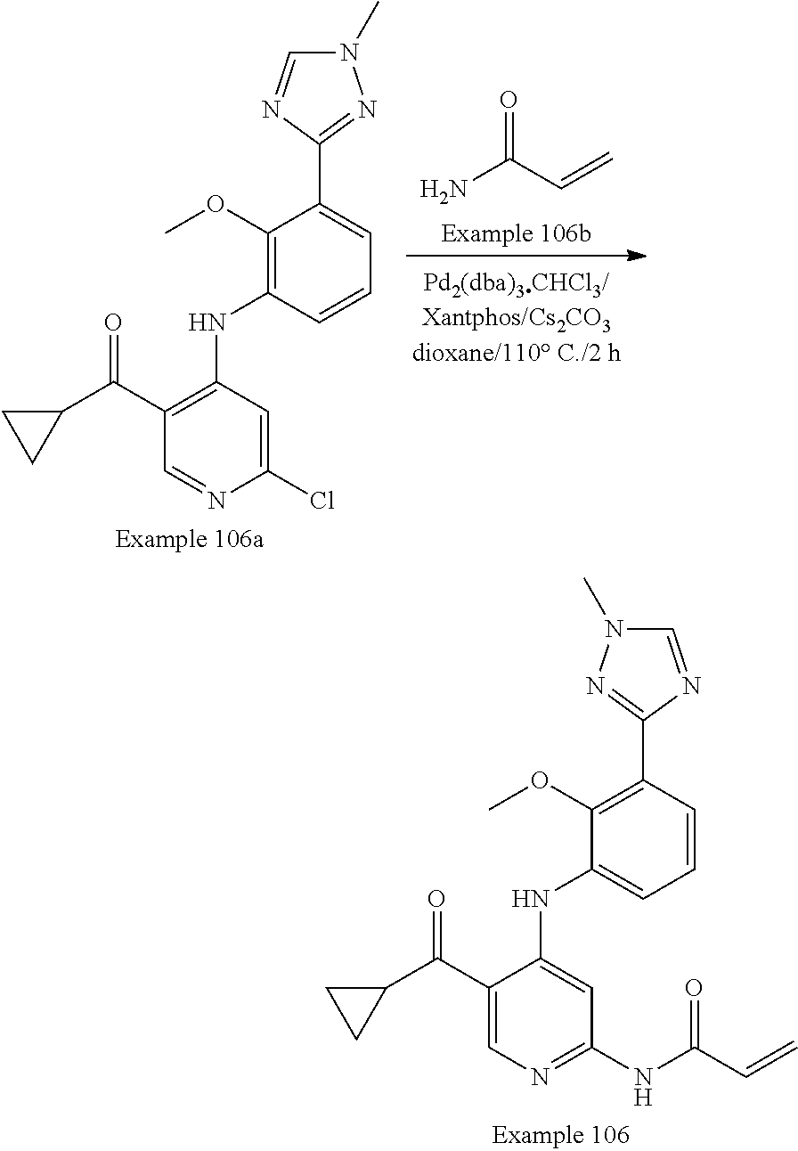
C(=C)C(N)=O.C1(OC)=C(NC2=C(C(C3CC3)=O)C=NC(Cl)=C2)C=CC=C1C1=NN(C)C=N1.C1(OC)=C(C2=NN(C)C=N2)C=CC=C1NC1=CC(NC(C=C)=O)=NC=C1C(C1CC1)=O
